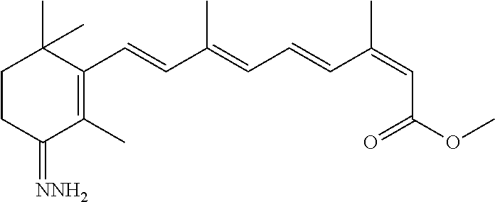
C1CC(=[NNH2])C(C)=C(C=CC(=CC=CC(=CC(OC)=O)C)C)C1(C)C
